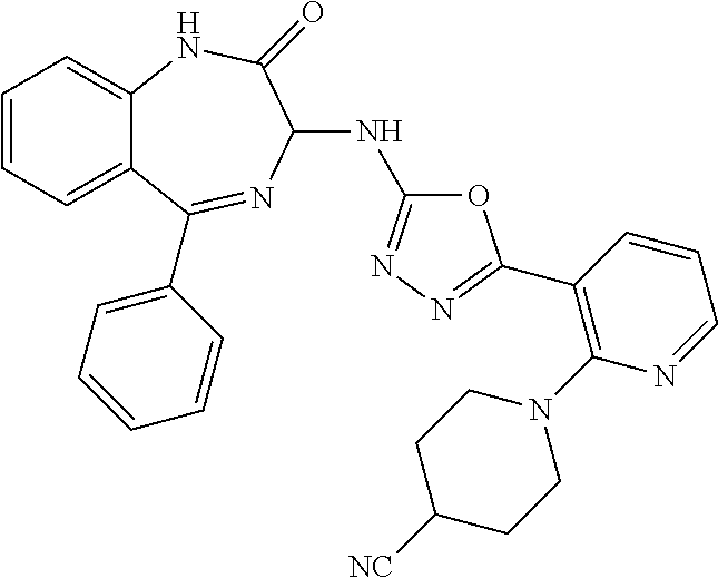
C1=CC=C2C(=C1)NC(=O)C(NC1=NN=C(C3=C(N4CCC([NC])CC4)N=CC=C3)O1)N=C2C1=CC=CC=C1
